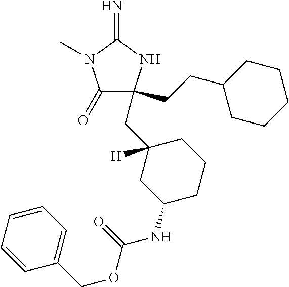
C(C1([H])CCCC(NC(OCC2=CC=CC=C2)=O)C1)C1(CCC2CCCCC2)C(=O)N(C)C(=N)N1
